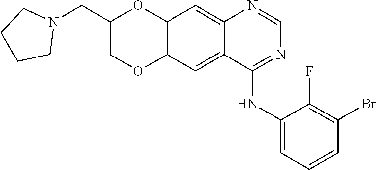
C12=C(OCC(CN3CCCC3)O1)C=C1C(=C2)N=CN=C1NC1=CC=CC(Br)=C1F
